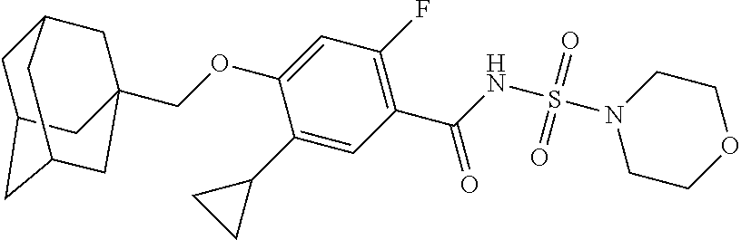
C(OC1=CC(F)=C(C(=O)NS(=O)(=O)N2CCOCC2)C=C1C1CC1)C12CC3CC(CC(C1)C3)C2
